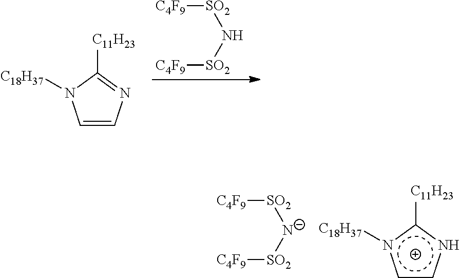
C1=CN=C([C11H23])N1[C18H37].[C4F9][SO2]N[SO2][C4F9].c1cnc([C11H23])n1[C18H37].[C4F9][SO2][N-][SO2][C4F9]
